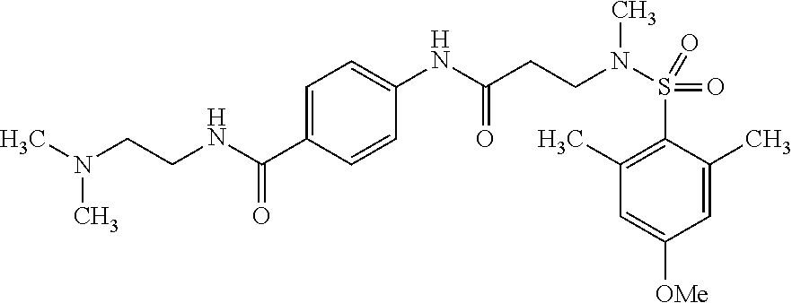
N(C(C1=CC=C(NC(CCN(S(C2=C(C)C=C([OMe])C=C2C)(=O)=O)C)=O)C=C1)=O)CCN(C)C
